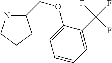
C1(COC2=CC=CC=C2C(F)(F)F)NCCC1
